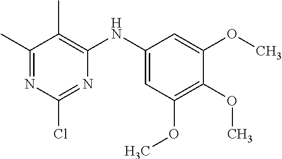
C1(C)=NC(Cl)=NC(NC2=CC(OC)=C(OC)C(OC)=C2)=C1C
